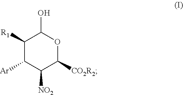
C1([R1])C([Ar])C([NO2])C([CO2R2])OC1O
